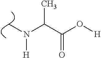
C(C(O[H])=O)(N([H])C)C
